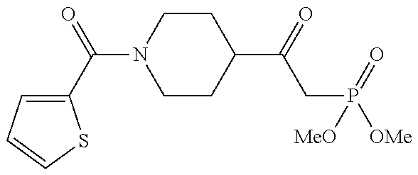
C1(C(CP(=O)([OMe])[MeO])=O)CCN(C(=O)C2=CC=CS2)CC1
